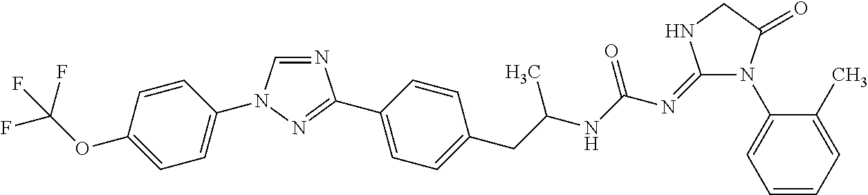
C1=CC(OC(F)(F)F)=CC=C1N1C=NC(C2=CC=C(CC(NC(N=C3N(C4=CC=CC=C4C)C(=O)CN3)=O)C)C=C2)=N1
